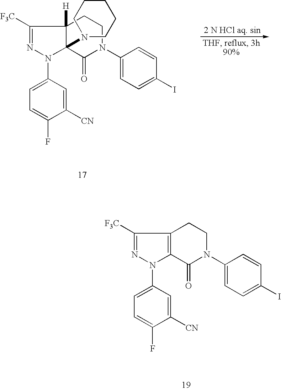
C1([F3C])=NN(C2=CC=C(F)C([CN])=C2)C2=C1CCN(C1=CC=C(I)C=C1)C2=O.C1([F3C])=NN(C2=CC=C(F)C([CN])=C2)C2(N3CCCCC3)C1([H])CCN(C1=CC=C(I)C=C1)C2=O
